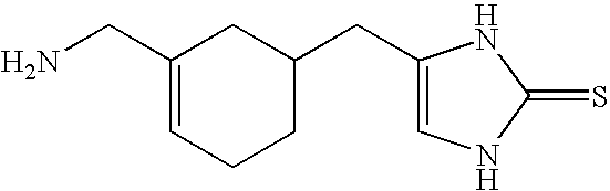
C1(CN)=CCCC(CC2=CNC(=S)N2)C1
